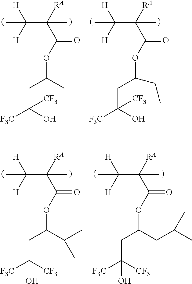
C(C([RA])(C(=O)OC(CC(O)([F3C])[CF3])C)C)([H])([H])C.C(C([RA])(C(=O)OC(CC(O)([F3C])[CF3])CC)C)([H])([H])C.C(C([RA])(C(=O)OC(CC(O)([F3C])[CF3])C(C)C)C)([H])([H])C.C(C([RA])(C(=O)OC(CC(O)([F3C])[CF3])CC(C)C)C)([H])([H])C
